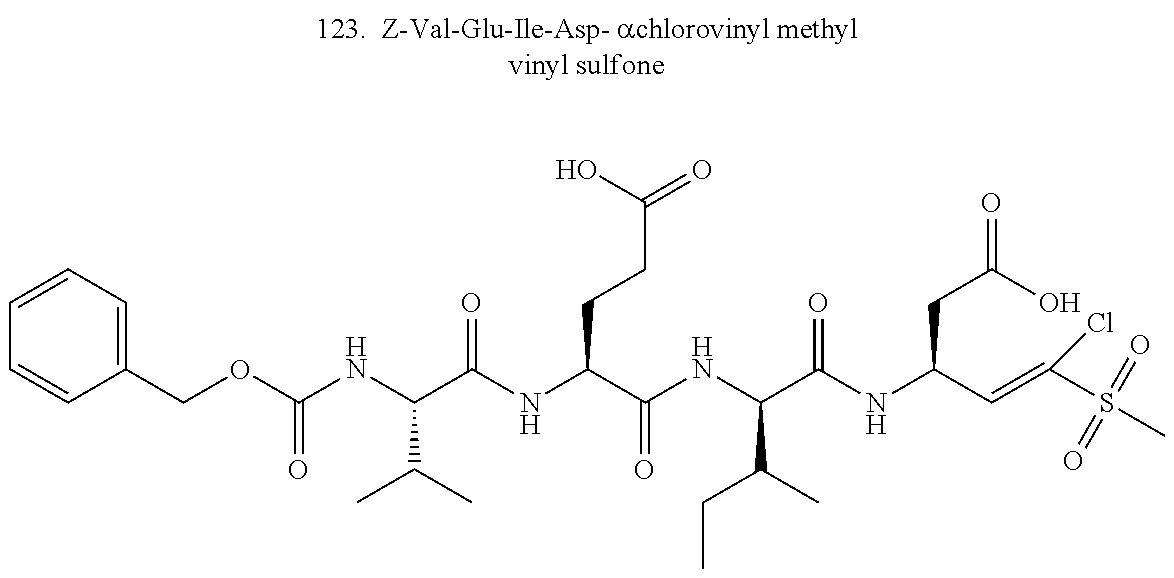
C1=CC=C(COC(NC(C(NC(C(NC(C(CC)C)C(=O)NC(CC(O)=O)C=C(S(C)(=O)=O)Cl)=O)CCC(=O)O)=O)C(C)C)=O)C=C1
